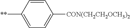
C1=CC([**])=CC=C1[CON(CH2CH2OCH3)2]
